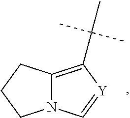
C12=C(C(C)(C)C)[Y]=CN1CCC2
